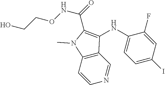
C1=CN=CC2=C1N(C)C(C(=O)NOCCO)=C2NC1=CC=C(I)C=C1F
